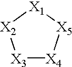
[X3]1[X4][X5][X1][X2]1
